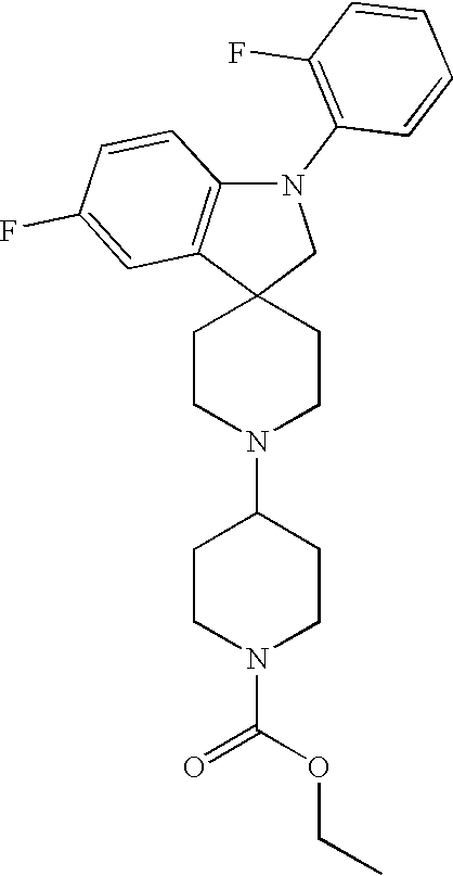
C1CN(C2CCN(C(OCC)=O)CC2)CCC12CN(C1=C(F)C=CC=C1)C1=C2C=C(F)C=C1
